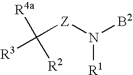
[Z](N([B2])[R1])C([R2])([R3])[R4a]
